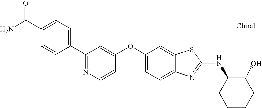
N1=C(C2=CC=C(C(N)=O)C=C2)C=C(OC2=CC=C3C(=C2)SC(NC2CCCCC2O)=N3)C=C1
